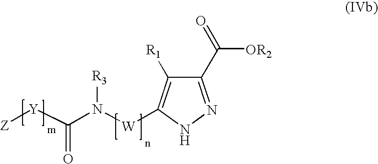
C1(C(=O)[OR2])=NNC([W]N(C([Y][Z])=O)[R3])=C1[R1]
